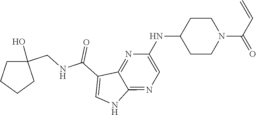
N(C1CCN(C(C=C)=O)CC1)C1=CN=C2C(=N1)C(C(NCC1(O)CCCC1)=O)=CN2
